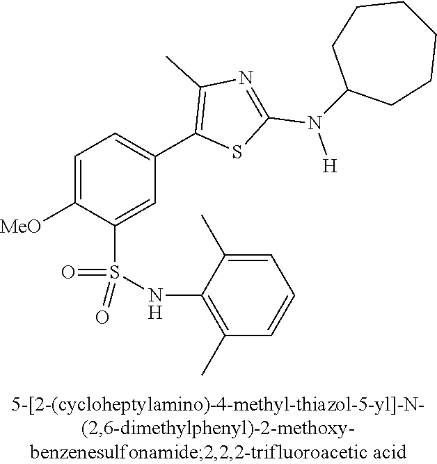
C1=C([MeO])C(S(NC2=C(C)C=CC=C2C)(=O)=O)=CC(C2=C(C)N=C(N([H])C3CCCCCC3)S2)=C1
